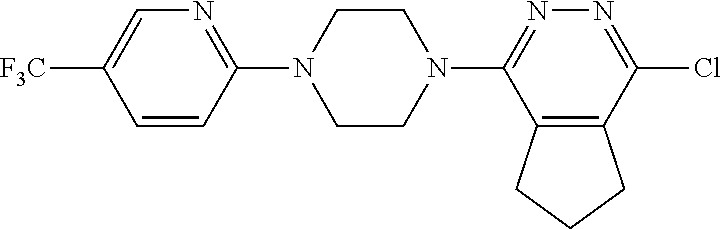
C1=CC(N2CCN(C3=NN=C(Cl)C4=C3CCC4)CC2)=NC=C1[F3C]
